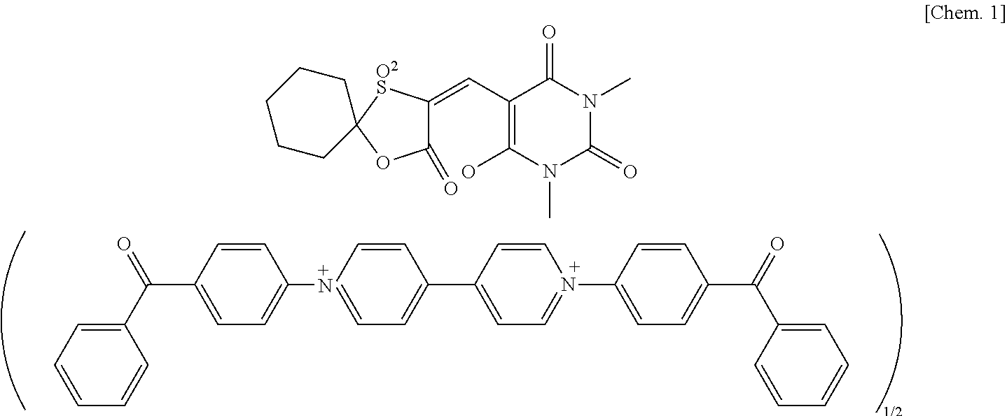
C1=C[+N](C2=CC=C(C(C3=CC=CC=C3)=O)C=C2)=CC=C1C1=CC=N(C2=CC=C(C(C3=CC=CC=C3)=O)C=C2)C=C1.C1(C=C2C(=O)OC3([O2S]2)CCCCC3)=C(O)N(C)C(=O)N(C)C1=O
